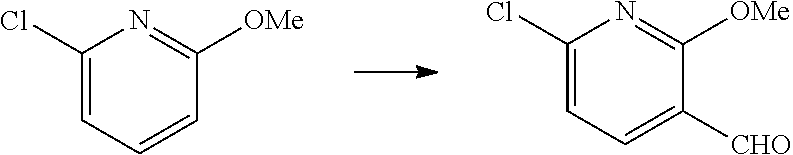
C1([OMe])=NC(Cl)=CC=C1.C1=C(Cl)N=C([OMe])C([CHO])=C1
